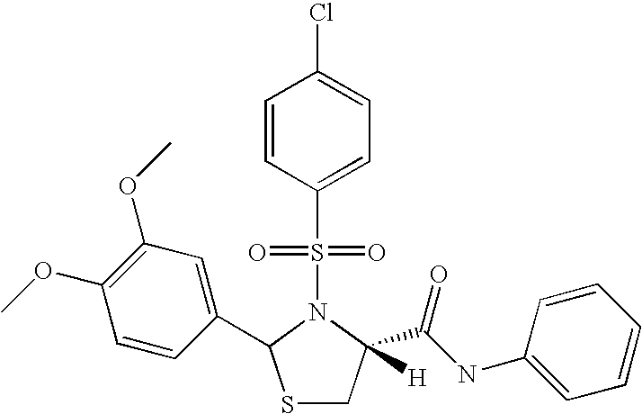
N1(S(C2=CC=C(Cl)C=C2)(=O)=O)C(C2=CC(OC)=C(OC)C=C2)SCC1(C(NC1=CC=CC=C1)=O)[H]
